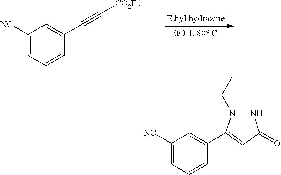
C1([NC])=CC=CC(C#C[CO2Et])=C1.C1([NC])=CC=CC(C2=CC(=O)NN2CC)=C1
